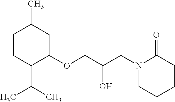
C1CC(C(C)C)C(OCC(O)CN2CCCCC2=O)CC1C
